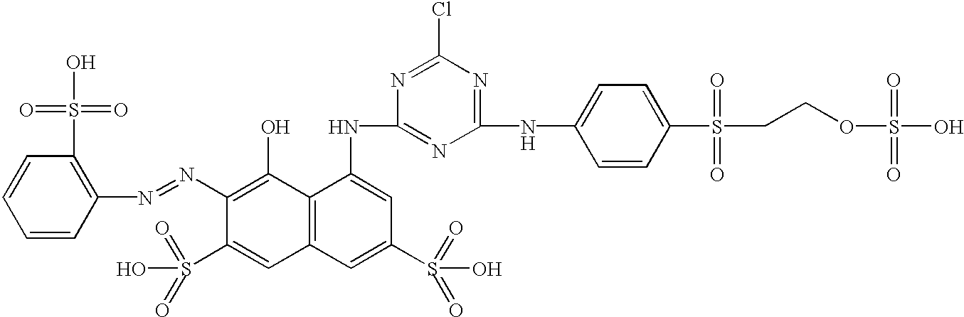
C1=CC(N=NC2=C(O)C3=C(C=C2S(O)(=O)=O)C=C(S(=O)(=O)O)C=C3NC2=NC(NC3=CC=C(S(CCOS(O)(=O)=O)(=O)=O)C=C3)=NC(Cl)=N2)=C(S(O)(=O)=O)C=C1
